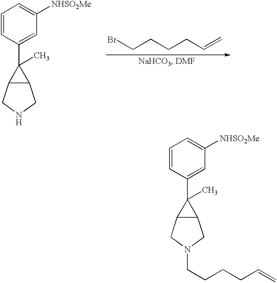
C1=CC(C2(C)C3C2CN(CCCCC=C)C3)=CC([NHSO2Me])=C1.[H].C1=CC(C2(C)C3C2CNC3)=CC([NHSO2Me])=C1.C(CCCBr)C=C
